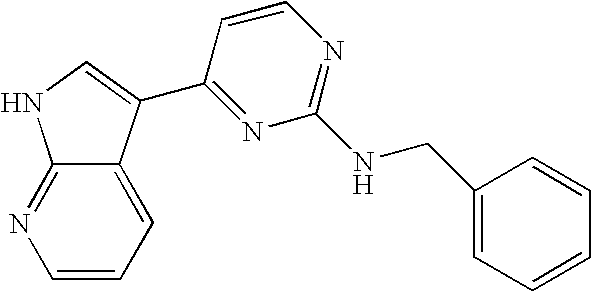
C1(C2=CNC3=NC=CC=C32)=NC(NCC2=CC=CC=C2)=NC=C1
